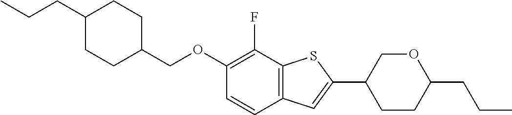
CCCC1CCC(COC2=C(F)C3=C(C=C2)C=C(C2CCC(CCC)OC2)S3)CC1
